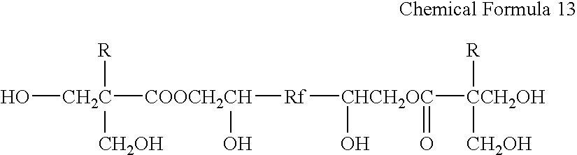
O[CH2C]([COOCH2CH]([Rf][CHCH2OC]([CCH2OH]([R])[CH2OH])(=O)O)O)([R])[CH2OH]
